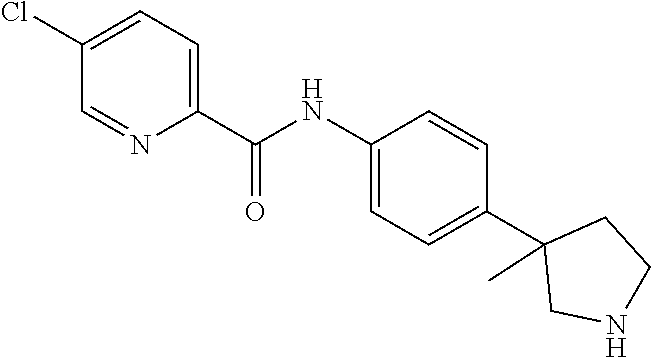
C1(NC(C2=CC=C(Cl)C=N2)=O)=CC=C(C2(C)CNCC2)C=C1
